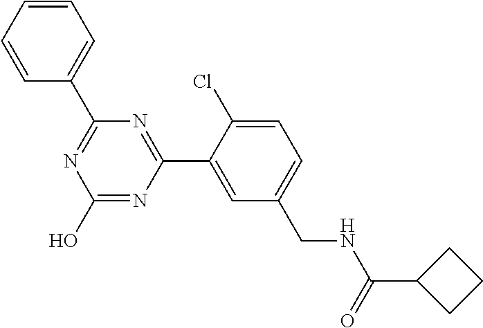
C1(C2=NC(O)=NC(C3=CC(CNC(=O)C4CCC4)=CC=C3Cl)=N2)=CC=CC=C1
